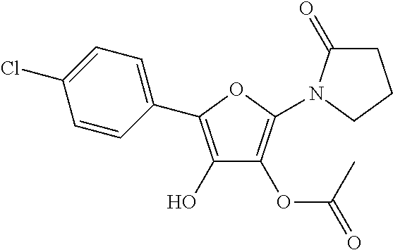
C1=CC(C2=C(O)C(OC(=O)C)=C(N3C(=O)CCC3)O2)=CC=C1Cl
